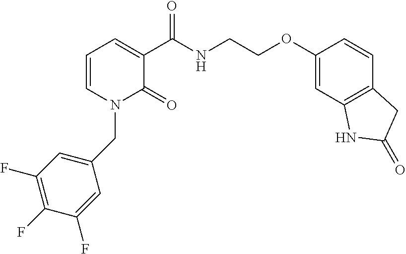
C1=CN(CC2=CC(F)=C(F)C(F)=C2)C(=O)C(C(NCCOC2=CC3=C(C=C2)CC(=O)N3)=O)=C1
